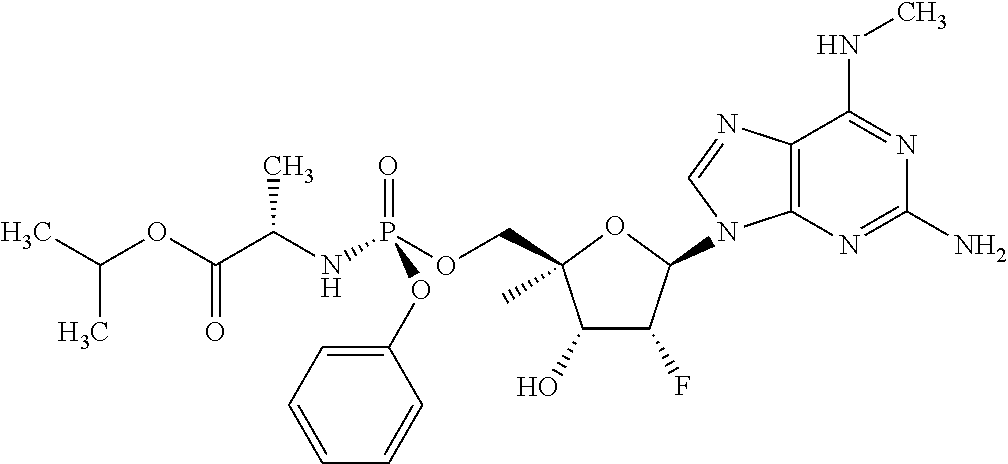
C1(O)C(F)C(N2C3=C(N=C2)C(NC)=NC(N)=N3)OC1(C)COP(NC(C(OC(C)C)=O)C)(=O)OC1=CC=CC=C1
